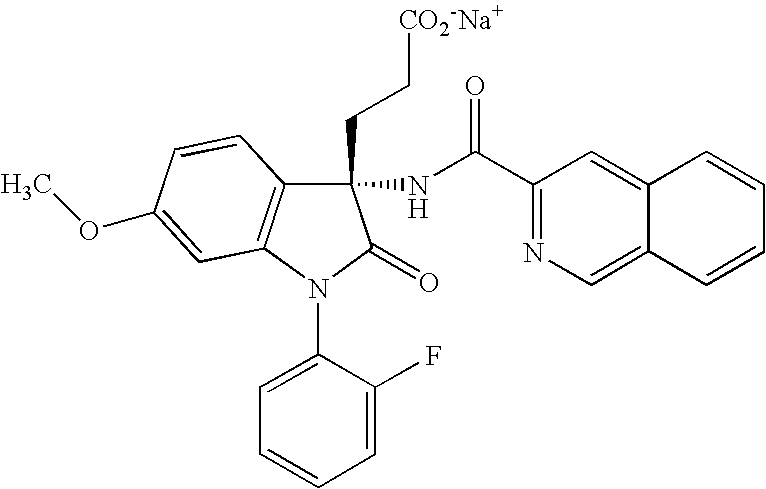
C1(NC(C2=NC=C3C(=C2)C=CC=C3)=O)(CC[CO2-Na+])C2=C(N(C3=CC=CC=C3F)C1=O)C=C(OC)C=C2
